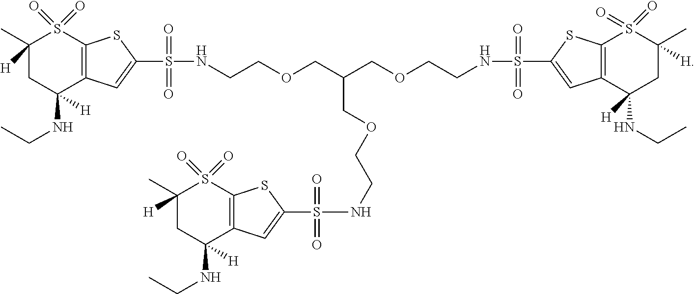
C1([H])(C)CC(NCC)([H])C2=C(S1(=O)=O)SC(S(=O)(=O)NCCOCC(COCCNS(=O)(=O)C1=CC3=C(S(=O)(=O)C(C)([H])CC3(NCC)[H])S1)COCCNS(=O)(=O)C1=CC3=C(S(=O)(=O)C([H])(C)CC3([H])NCC)S1)=C2
